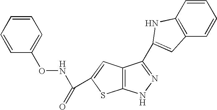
C1=CC=CC(ONC(=O)C2=CC3=C(S2)NN=C3C2=CC3=C(C=CC=C3)N2)=C1
